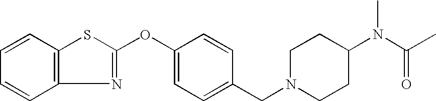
C1=CC2=C(C=C1)N=C(OC1=CC=C(CN3CCC(N(C(C)=O)C)CC3)C=C1)S2
